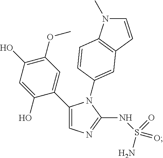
C1(C2=CN=C(NS(N)(=O)=O)N2C2=CC3=C(N(C)C=C3)C=C2)=CC(OC)=C(O)C=C1O
